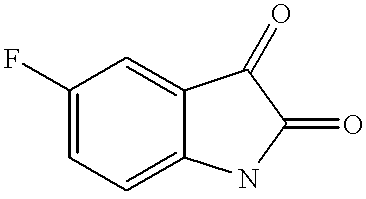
C1(F)=CC=C2C(=C1)C(=O)C(=O)N2
